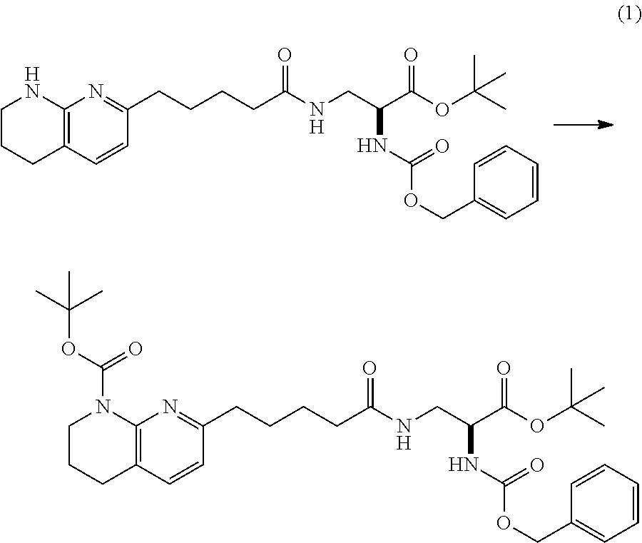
C12=C(C=CC(CCCCC(=O)NCC(C(OC(C)(C)C)=O)NC(OCC3=CC=CC=C3)=O)=N1)CCCN2C(OC(C)(C)C)=O.C12=C(C=CC(CCCCC(=O)NCC(C(OC(C)(C)C)=O)NC(OCC3=CC=CC=C3)=O)=N1)CCCN2
